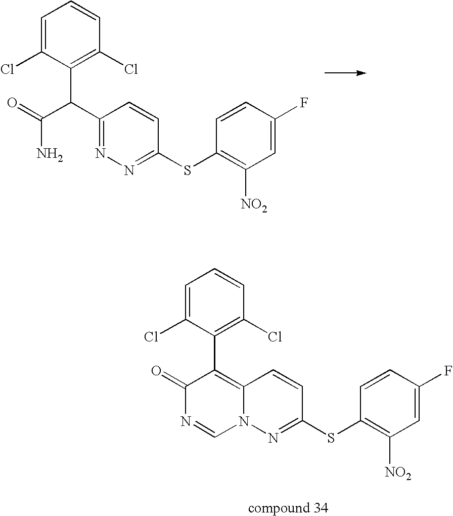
C1=C(Cl)C(C(C(=O)N)C2=NN=C(SC3=C([NO2])C=C(F)C=C3)C=C2)=C(Cl)C=C1.C1=C(Cl)C(C2=C3N(N=C(SC4=C([NO2])C=C(F)C=C4)C=C3)C=NC2=O)=C(Cl)C=C1
